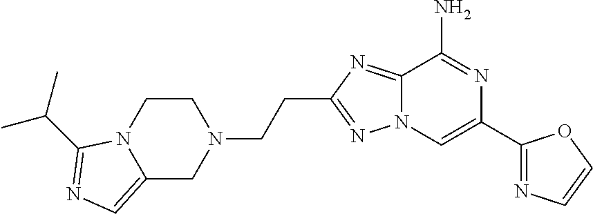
N12C(=NC(CCN3CCN4C(=CN=C4C(C)C)C3)=N1)C(N)=NC(C1=NC=CO1)=C2
